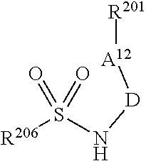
[R206]S(N[D][A12][R201])(=O)=O
